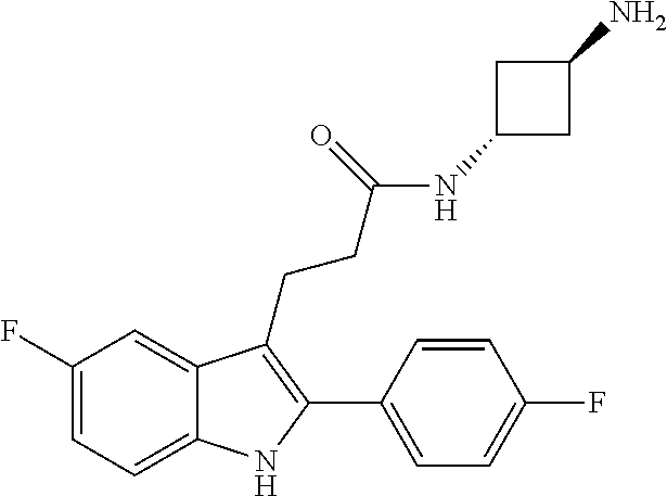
C1=C2C(CCC(=O)NC3CC(N)C3)=C(C3=CC=C(F)C=C3)NC2=CC=C1F
